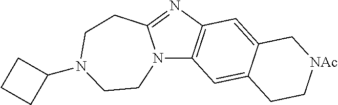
C12=C(C=C3C(=C1)C[NAc]CC3)N1C(=N2)CCN(C2CCC2)CC1
